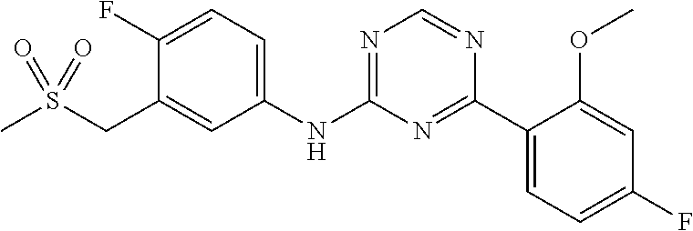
CS(CC1=CC(NC2=NC=NC(C3=CC=C(F)C=C3OC)=N2)=CC=C1F)(=O)=O
